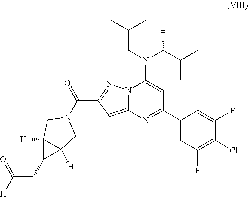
N12C(=CC(C(=O)N3CC4([H])C([H])(C3)C4CC([H])=O)=N1)N=C(C1=CC(F)=C(Cl)C(F)=C1)C=C2N(CC(C)C)C(C(C)C)C
